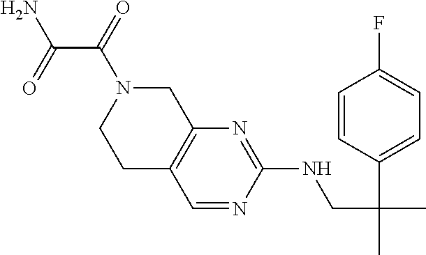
C1C2=C(N=C(NCC(C)(C3=CC=C(F)C=C3)C)N=C2)CN(C(=O)C(=O)N)C1
